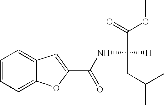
C1=CC=C2C(=C1)C=C(C(=O)NC(CC(C)C)(C(=O)OC)[H])O2
